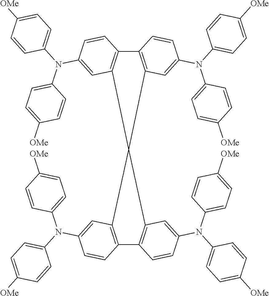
C12=C(C3(C4=C1C=CC(N(C1=CC=C([OMe])C=C1)C1=CC=C([OMe])C=C1)=C4)C1=C(C4=C3C=C(N(C3=CC=C([OMe])C=C3)C3=CC=C([OMe])C=C3)C=C4)C=CC(N(C3=CC=C([OMe])C=C3)C3=CC=C([OMe])C=C3)=C1)C=C(N(C1=CC=C([OMe])C=C1)C1=CC=C([OMe])C=C1)C=C2
